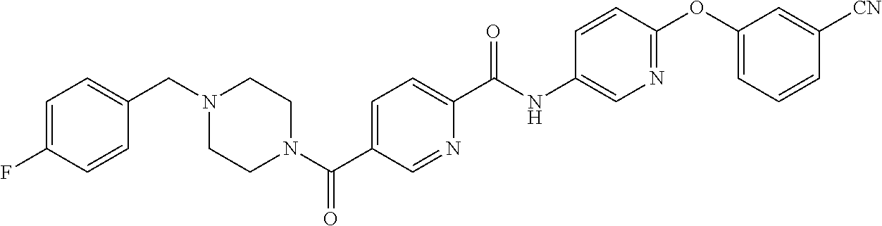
N1(C(C2=CC=C(C(NC3=CN=C(OC4=CC=CC([CN])=C4)C=C3)=O)N=C2)=O)CCN(CC2=CC=C(F)C=C2)CC1
